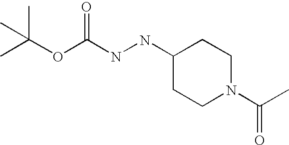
C(OC(=O)NNC1CCN(C(=O)C)CC1)(C)(C)C
